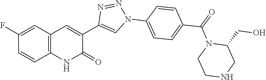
C1(F)=CC2=C(C=C1)NC(=O)C(C1=CN(C3=CC=C(C(=O)N4CCNCC4CO)C=C3)N=N1)=C2
